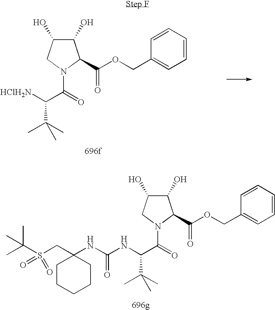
[HClH2N]C(C(=O)N1C(C(OCC2=CC=CC=C2)=O)C(O)C(O)C1)C(C)(C)C.N(C(C(=O)N1C(C(OCC2=CC=CC=C2)=O)C(O)C(O)C1)C(C)(C)C)C(NC1(CS(C(C)(C)C)(=O)=O)CCCCC1)=O
